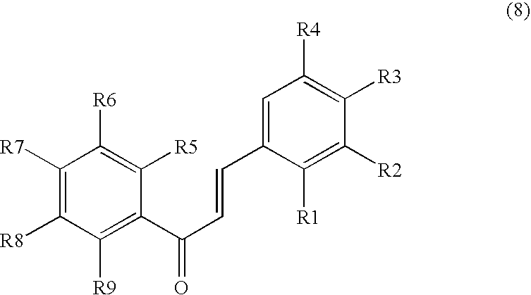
C1([R8])=C([R7])C([R6])=C([R5])C(C(C=CC2=CC([R4])=C([R3])C([R2])=C2[R1])=O)=C1[R9]
